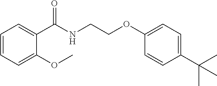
C1=CC=C(OC)C(C(NCCOC2=CC=C(C(C)(C)C)C=C2)=O)=C1
